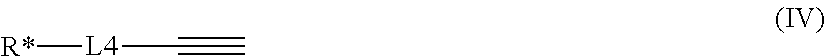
[R*][L4]C#C
